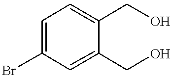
C1=C(Br)C=C(CO)C(CO)=C1
